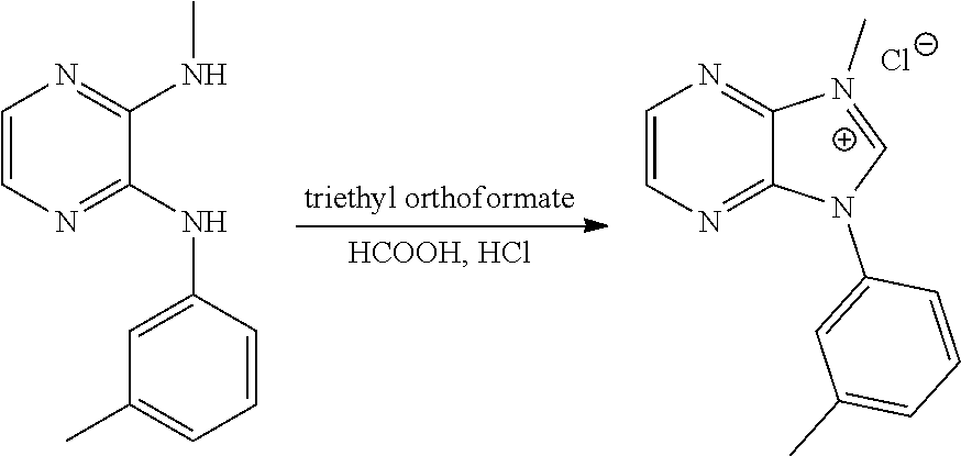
C1=CN=C(NC2=CC(C)=CC=C2)C(NC)=N1.C1=CN=C2C(=N1)N(C)=CN2C1=CC(C)=CC=C1.[Cl-]
